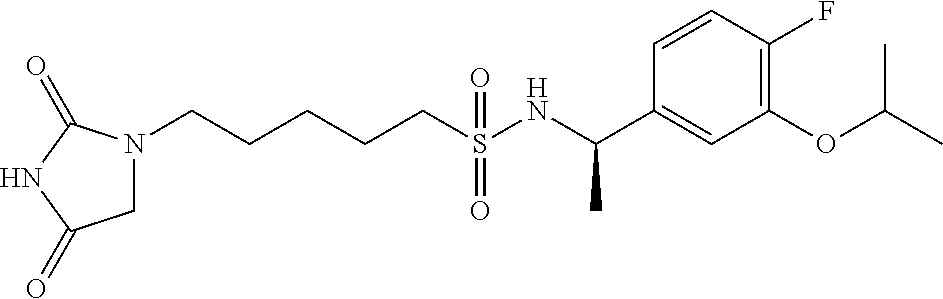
N1(CCCCCS(NC(C2=CC(OC(C)C)=C(F)C=C2)C)(=O)=O)CC(=O)NC1=O
